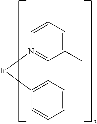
C1=C(C)C=C(C)C2=N1[Ir]C1=C2C=CC=C1
